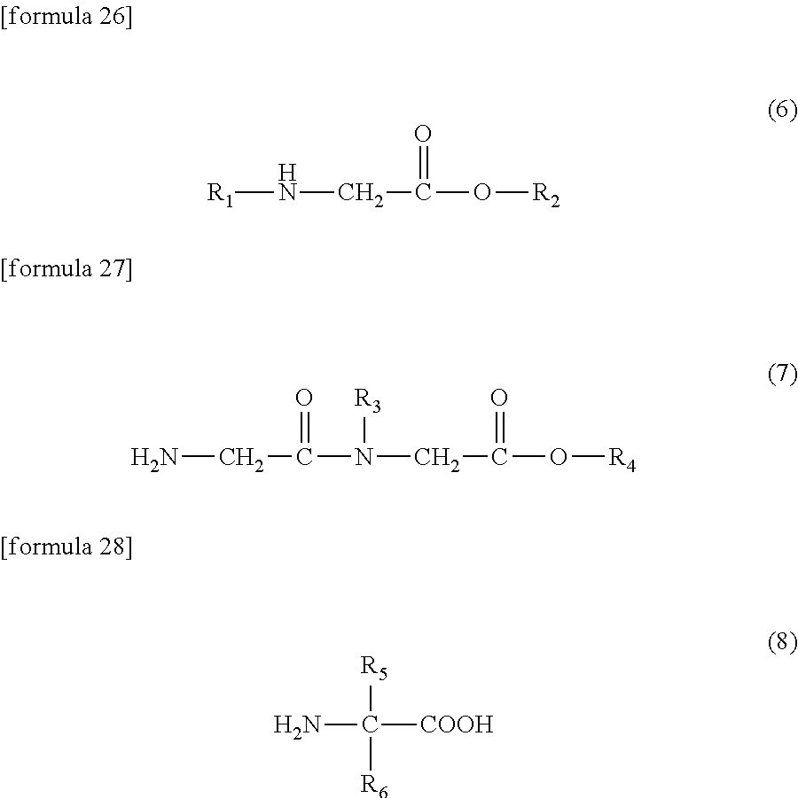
[R1]NCC(=O)O[R2].NCC(=O)N([R3])CC(=O)O[R4].NC([R6])([R5])[COOH]
